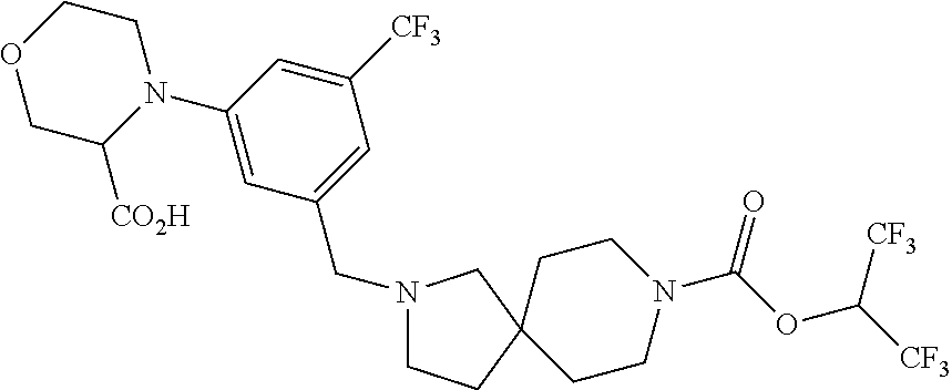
C1(N2CCOCC2[CO2H])=CC(CN2CCC3(CCN(C(OC([CF3])[CF3])=O)CC3)C2)=CC([CF3])=C1
